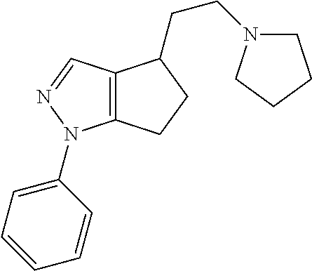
C12=C(C=NN1C1=CC=CC=C1)C(CCN1CCCC1)CC2
